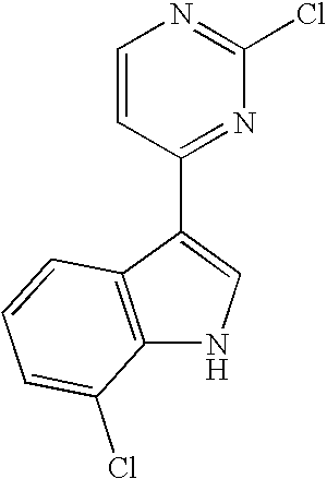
C1=CC(C2=CNC3=C2C=CC=C3Cl)=NC(Cl)=N1
